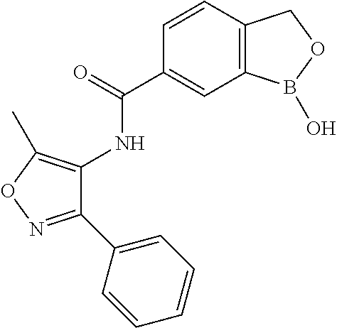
C1=CC2=C(C=C1C(=O)NC1=C(C)ON=C1C1=CC=CC=C1)B(O)OC2
